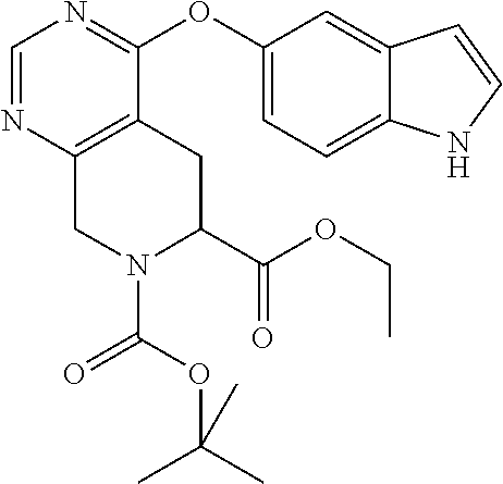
N1(C(OC(C)(C)C)=O)C(C(OCC)=O)CC2=C(C1)N=CN=C2OC1=CC=C2C(=C1)C=CN2
